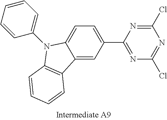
C12=CC=C(C3=NC(Cl)=NC(Cl)=N3)C=C1C1=C(N2C2=CC=CC=C2)C=CC=C1
